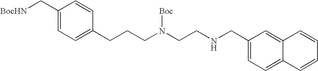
C1(C[BocHN])=CC=C(CCCN(CCNCC2=CC=C3C(=C2)C=CC=C3)[Boc])C=C1
